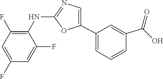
C1(NC2=C(F)C=C(F)C=C2F)=NC=C(C2=CC=CC(C(=O)O)=C2)O1
